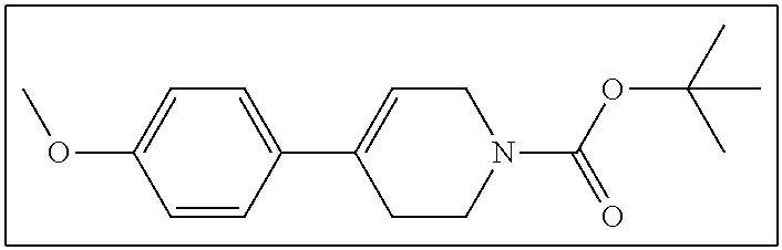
C1=CC(C2=CCN(C(OC(C)(C)C)=O)CC2)=CC=C1OC
